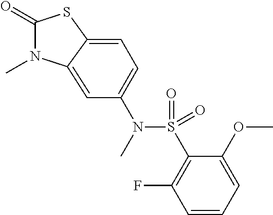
C1(=O)N(C)C2=CC(N(S(C3=C(F)C=CC=C3OC)(=O)=O)C)=CC=C2S1
